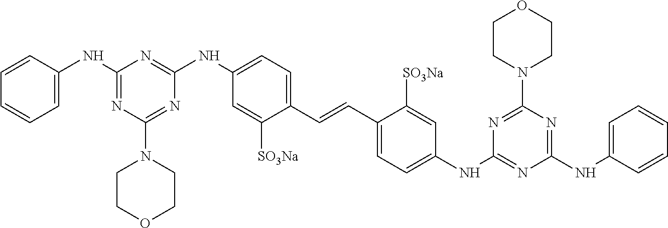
C1(NC2=NC(N3CCOCC3)=NC(NC3=CC=C(C=CC4=CC=C(NC5=NC(NC6=CC=CC=C6)=NC(N6CCOCC6)=N5)C=C4[SO3Na])C([SO3Na])=C3)=N2)=CC=CC=C1
